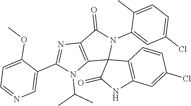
C12=C(C(=O)N(C3=CC(Cl)=CC=C3C)C13C(=O)NC1=C3C=CC(Cl)=C1)N=C(C1=CN=CC=C1OC)N2C(C)C
